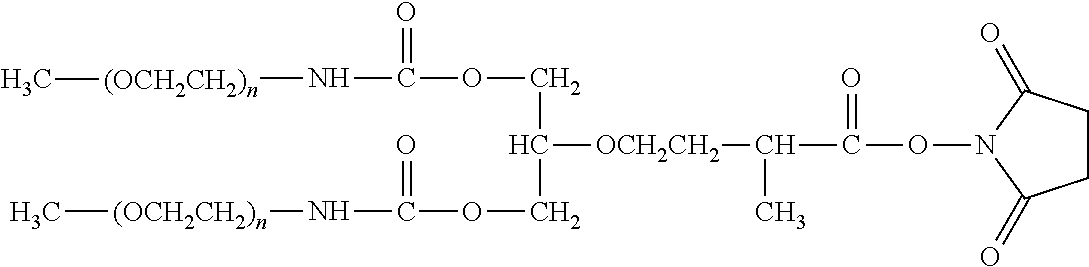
[(OCH2CH2)n](C)NC(OCC(COC(N[(OCH2CH2)n]C)=O)[OCH2CH2]C(C(ON1C(=O)CCC1=O)=O)C)=O
